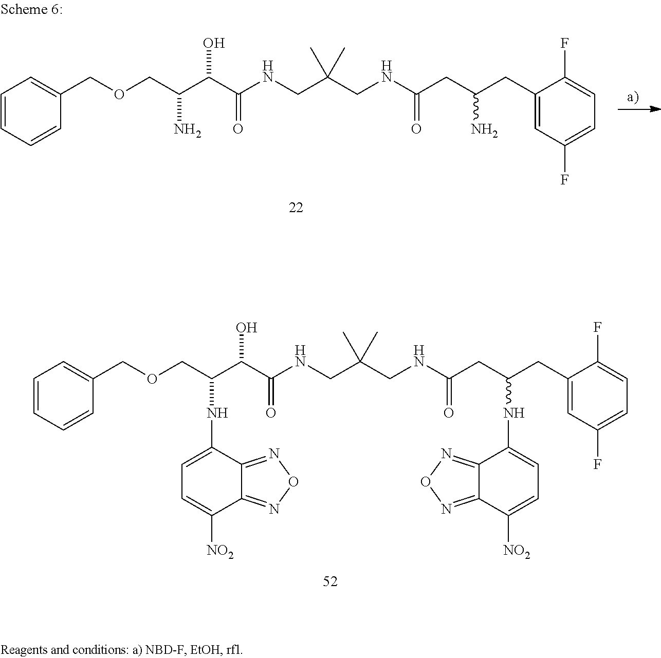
C1=CC=CC(COCC(C(C(NCC(CNC(CC(CC2=CC(F)=CC=C2F)N)=O)(C)C)=O)O)N)=C1.O(CC(C(C(NCC(CNC(CC(CC1=CC(F)=CC=C1F)NC1=CC=C([NO2])C2=NON=C12)=O)(C)C)=O)O)NC1=CC=C([NO2])C2=NON=C12)CC1=CC=CC=C1
